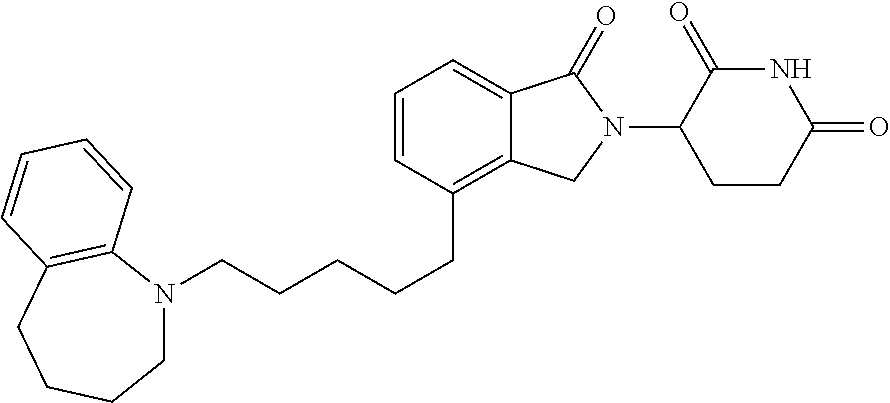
C(CCCC1=C2C(=CC=C1)C(=O)N(C1C(=O)NC(=O)CC1)C2)CN1CCCCC2=C1C=CC=C2
